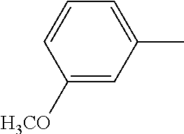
C1([H3CO])=CC(C)=CC=C1
